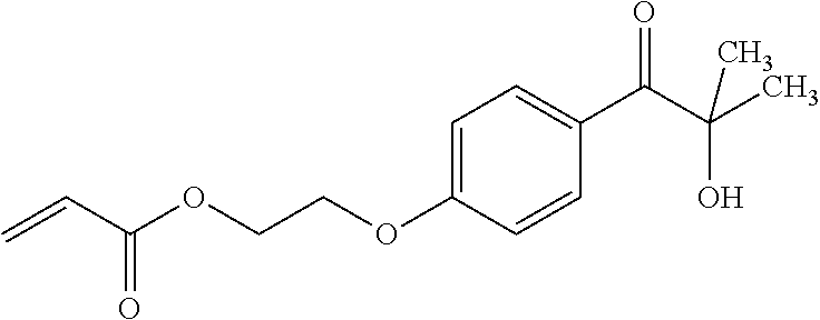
C1=C(OCCOC(C=C)=O)C=CC(C(C(C)(O)C)=O)=C1
